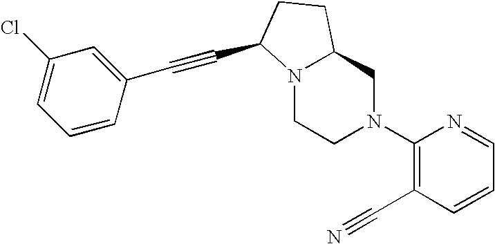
C1(N2CCN3C(C2)CCC3C#CC2=CC(Cl)=CC=C2)=C(C#N)C=CC=N1
